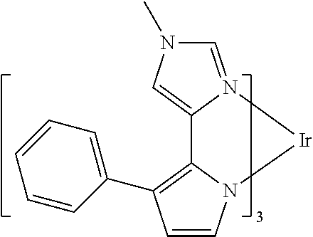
[Ir]1N2=CN(C)C=C2C2=C(C3=CC=CC=C3)C=CN12
